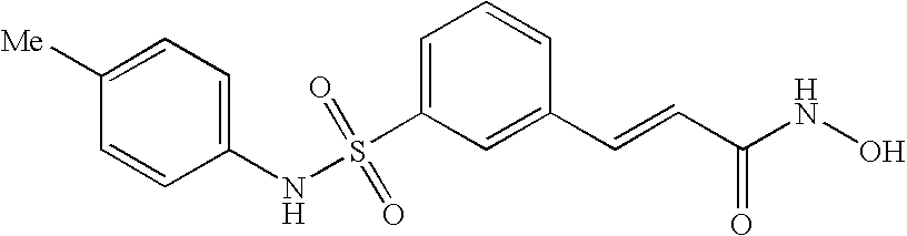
S(C1=CC=CC(C=CC(NO)=O)=C1)(NC1=CC=C([Me])C=C1)(=O)=O
